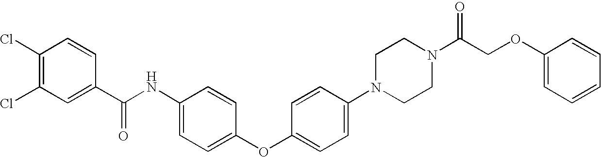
C1(Cl)=C(Cl)C=C(C(NC2=CC=C(OC3=CC=C(N4CCN(C(COC5=CC=CC=C5)=O)CC4)C=C3)C=C2)=O)C=C1
